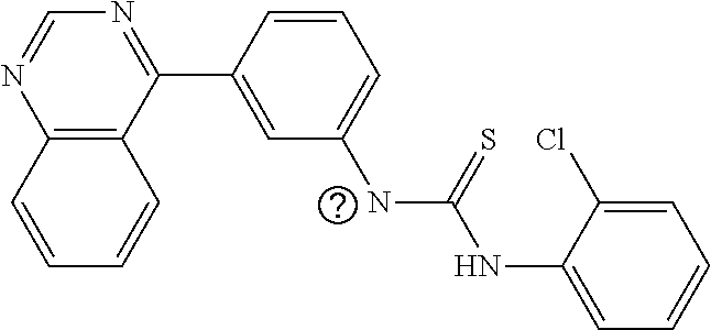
C12=C(C(C3=CC(NC(NC4=CC=CC=C4Cl)=S)=CC=C3)=NC=N1)C=CC=C2
